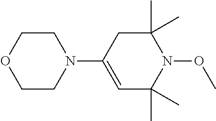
C1CN(C2=CC(C)(C)N(OC)C(C)(C)C2)CCO1
